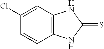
C12=C(NC(=S)N1)C=CC(Cl)=C2
